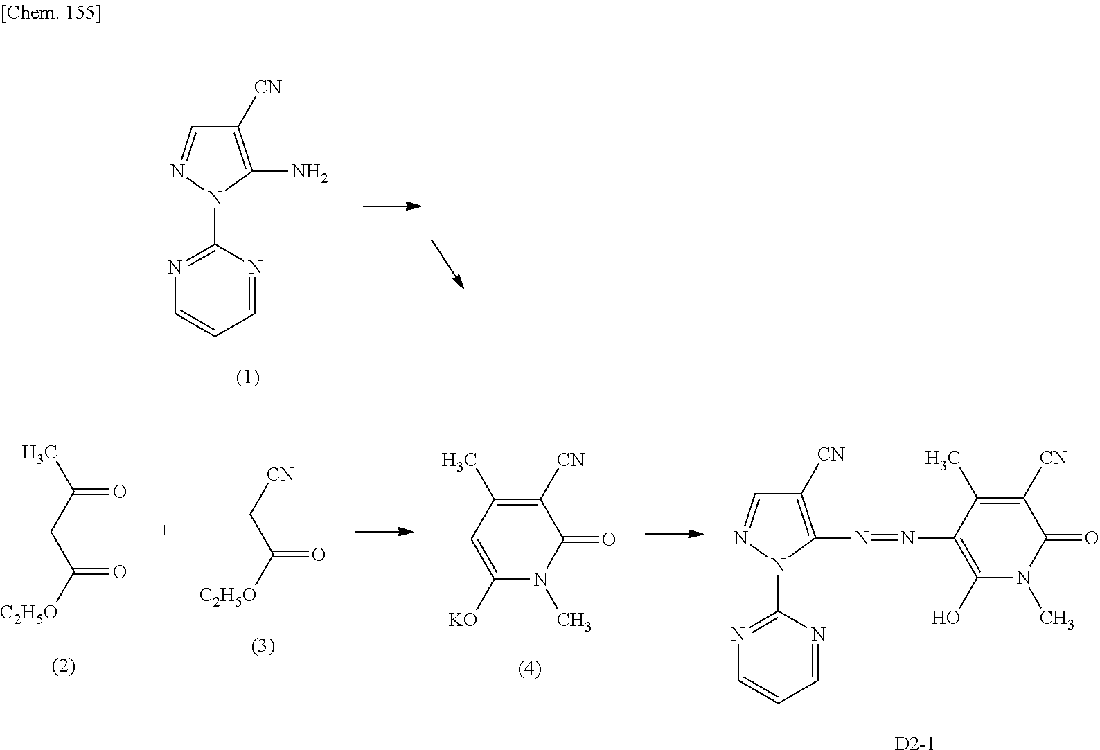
C1([CN])=C(N)N(C2=NC=CC=N2)N=C1.O=C(CC([C2H5O])=O)C.[CN]CC([C2H5O])=O.C1([CN])=C(C)C=C([KO])N(C)C1=O.C1([CN])=C(N=NC2=C(O)N(C)C(=O)C([CN])=C2C)N(C2=NC=CC=N2)N=C1.[D2-1]
